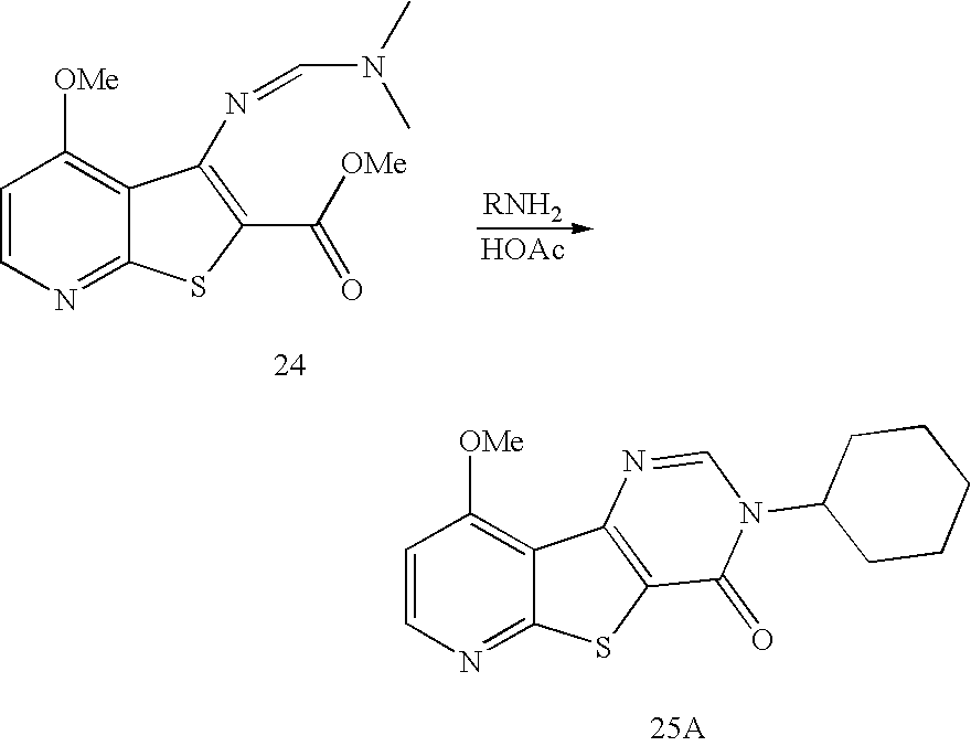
C1=CN=C2C(=C1[OMe])C1=C(S2)C(=O)N(C2CCCCC2)C=N1.C1=CN=C2C(=C1[OMe])C(N=CN(C)C)=C(C(=O)[OMe])S2.[HOAc]
